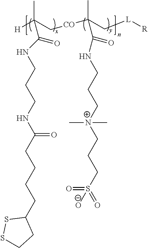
[H]C(C[CO]C(C[L][R])(C)C(=O)NCCC[N+](CCCS(=O)(=O)[O-])(C)C)(C)C(NCCCNC(CCCCC1SSCC1)=O)=O
